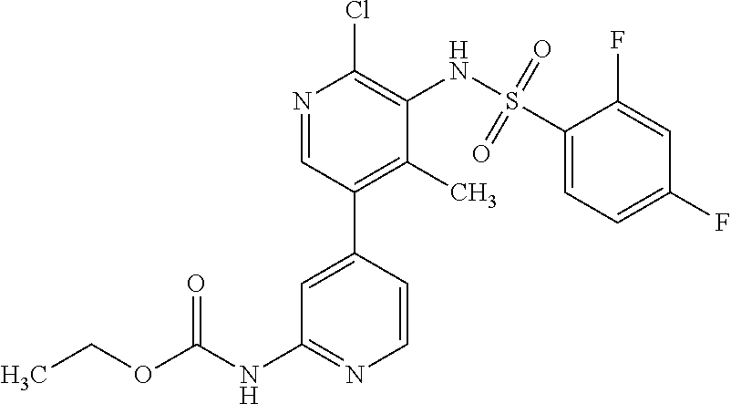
C1=CC(C2=C(C)C(NS(C3=CC=C(F)C=C3F)(=O)=O)=C(Cl)N=C2)=CC(NC(OCC)=O)=N1
